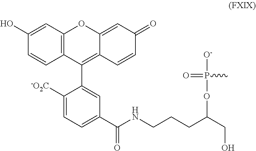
O=P(C)([O-])OC(CO)CCCNC(C1=CC=C([-O2C])C(C2=C3C(=CC(=O)C=C3)OC3=C2C=CC(O)=C3)=C1)=O
